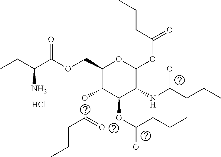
C(CCC)=O.CCC(C(OCC1C(O)C(OC(O)CCC)C(NC(CCC)O)C(OC(=O)CCC)O1)=O)N.Cl
